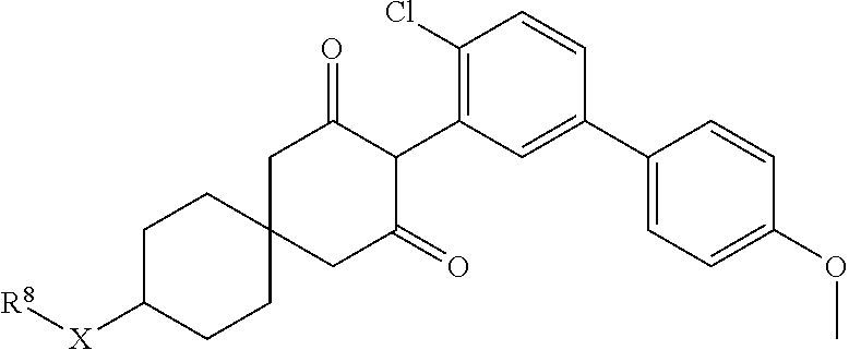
C1C([X][R8])CCC2(C1)CC(=O)C(C1=C(Cl)C=CC(C3=CC=C(OC)C=C3)=C1)C(=O)C2
